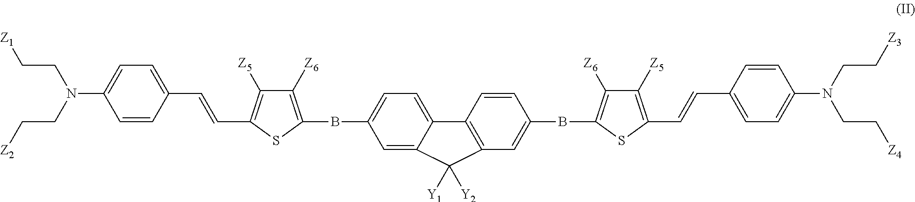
C1=C2C(=CC=C1BC1=C([Z6])C([Z5])=C(C=CC3=CC=C(N(CC[Z2])CC[Z1])C=C3)S1)C1=C(C=C(BC3=C([Z6])C([Z5])=C(C=CC4=CC=C(N(CC[Z3])CC[Z4])C=C4)S3)C=C1)C2([Y2])[Y1]
